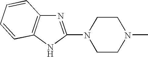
N1(C2=NC3=C(N2)C=CC=C3)CCN(C)CC1
